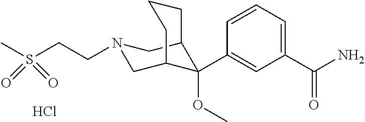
C1(C(N)=O)=CC=CC(C2(OC)C3CN(CCS(C)(=O)=O)CC2CCC3)=C1.Cl
